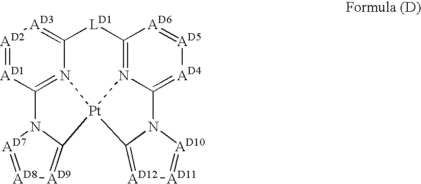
[AD2]1=[AD1]C2=N3C(=[AD3]1)[LD1]C1=N4[Pt]3(C3=[AD9][AD8]=[AD7]N23)C2=[AD12][AD11]=[AD10]N2C4=[AD4][AD5]=[AD6]1
